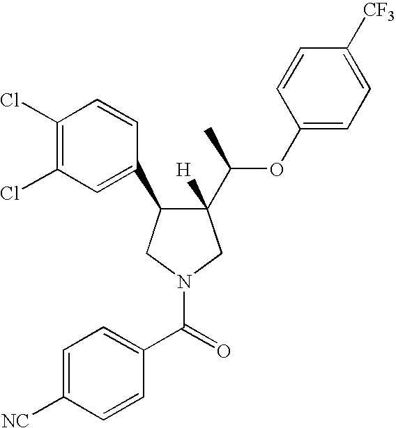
C1(C(OC2=CC=C([CF3])C=C2)C)([H])C(C2=CC(Cl)=C(Cl)C=C2)CN(C(=O)C2=CC=C([NC])C=C2)C1
